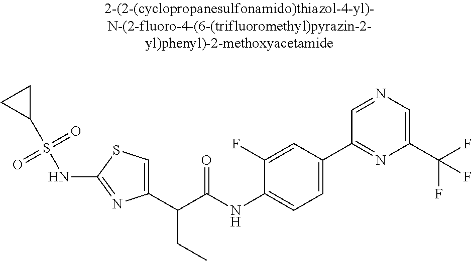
C1(C(C(NC2=CC=C(C3=NC(C(F)(F)F)=CN=C3)C=C2F)=O)CC)=CSC(NS(C2CC2)(=O)=O)=N1
